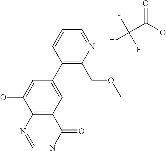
C1(C2=CC3=C(C(O)=C2)N=CNC3=O)=C(COC)N=CC=C1.O=C(O)C(F)(F)F
